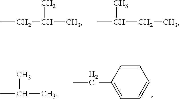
CCC(C)C.CC(CC)C.C(C1=CC=CC=C1)C.C(C)(C)C
